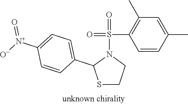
S(N1C(C2=CC=C([N+](=O)[O-])C=C2)SCC1)(C1=C(C)C=C(C)C=C1)(=O)=O
